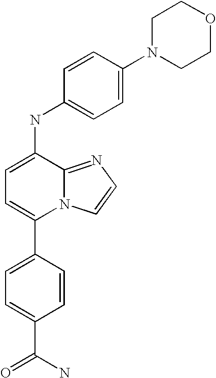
C1=C(C2=CC=C(NC3=CC=C(N4CCOCC4)C=C3)C3=NC=CN23)C=CC(C(N)=O)=C1
